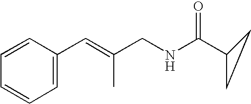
C1=CC(C=C(CNC(C2CC2)=O)C)=CC=C1
